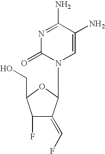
N1=C(N)C(N)=CN(C2C(=CF)C(F)C(CO)O2)C1=O
